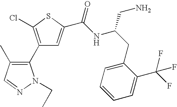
C1(C2=C(C)C=NN2CC)=C(Cl)SC(C(NC(CC2=CC=CC=C2C(F)(F)F)CN)=O)=C1
